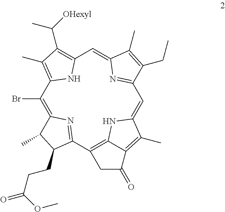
C1(Br)=C2N=C(C3=C4NC(=CC5=NC(=CC6=C(C([OHexyl])C)C(C)=C1N6)C(C)=C5CC)C(C)=C4C(=O)C3)C(CCC(=O)OC)C2C
